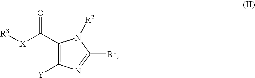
C1(C([X][R3])=O)=C([Y])N=C([R1])N1[R2]
